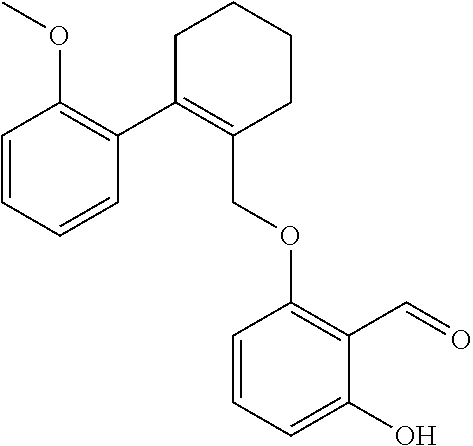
C1C(C2=C(OC)C=CC=C2)=C(COC2=C(C=O)C(O)=CC=C2)CCC1
